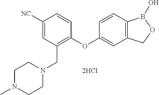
C1([NC])=CC(CN2CCN(C)CC2)=C(OC2=CC3=C(C=C2)B(O)OC3)C=C1.[2HCl]
